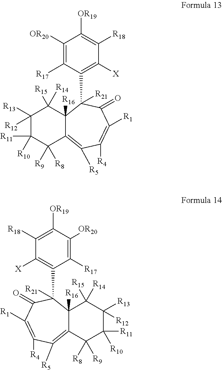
C1([OR20])=C([R17])C(C2([R21])C3([R16])C(=C([R5])C([R4])=C([R1])C2=O)C([R9])([R8])C([R11])([R10])C([R12])([R13])C3([R14])[R15])=C([X])C([R18])=C1[OR19].C1([OR20])=C([R17])C(C2([R21])C3([R16])C(=C([R5])C([R4])=C([R1])C2=O)C([R9])([R8])C([R11])([R10])C([R12])([R13])C3([R15])[R14])=C([X])C([R18])=C1[OR19]
